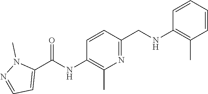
C1=CC(CNC2=C(C)C=CC=C2)=NC(C)=C1NC(C1=CC=NN1C)=O
